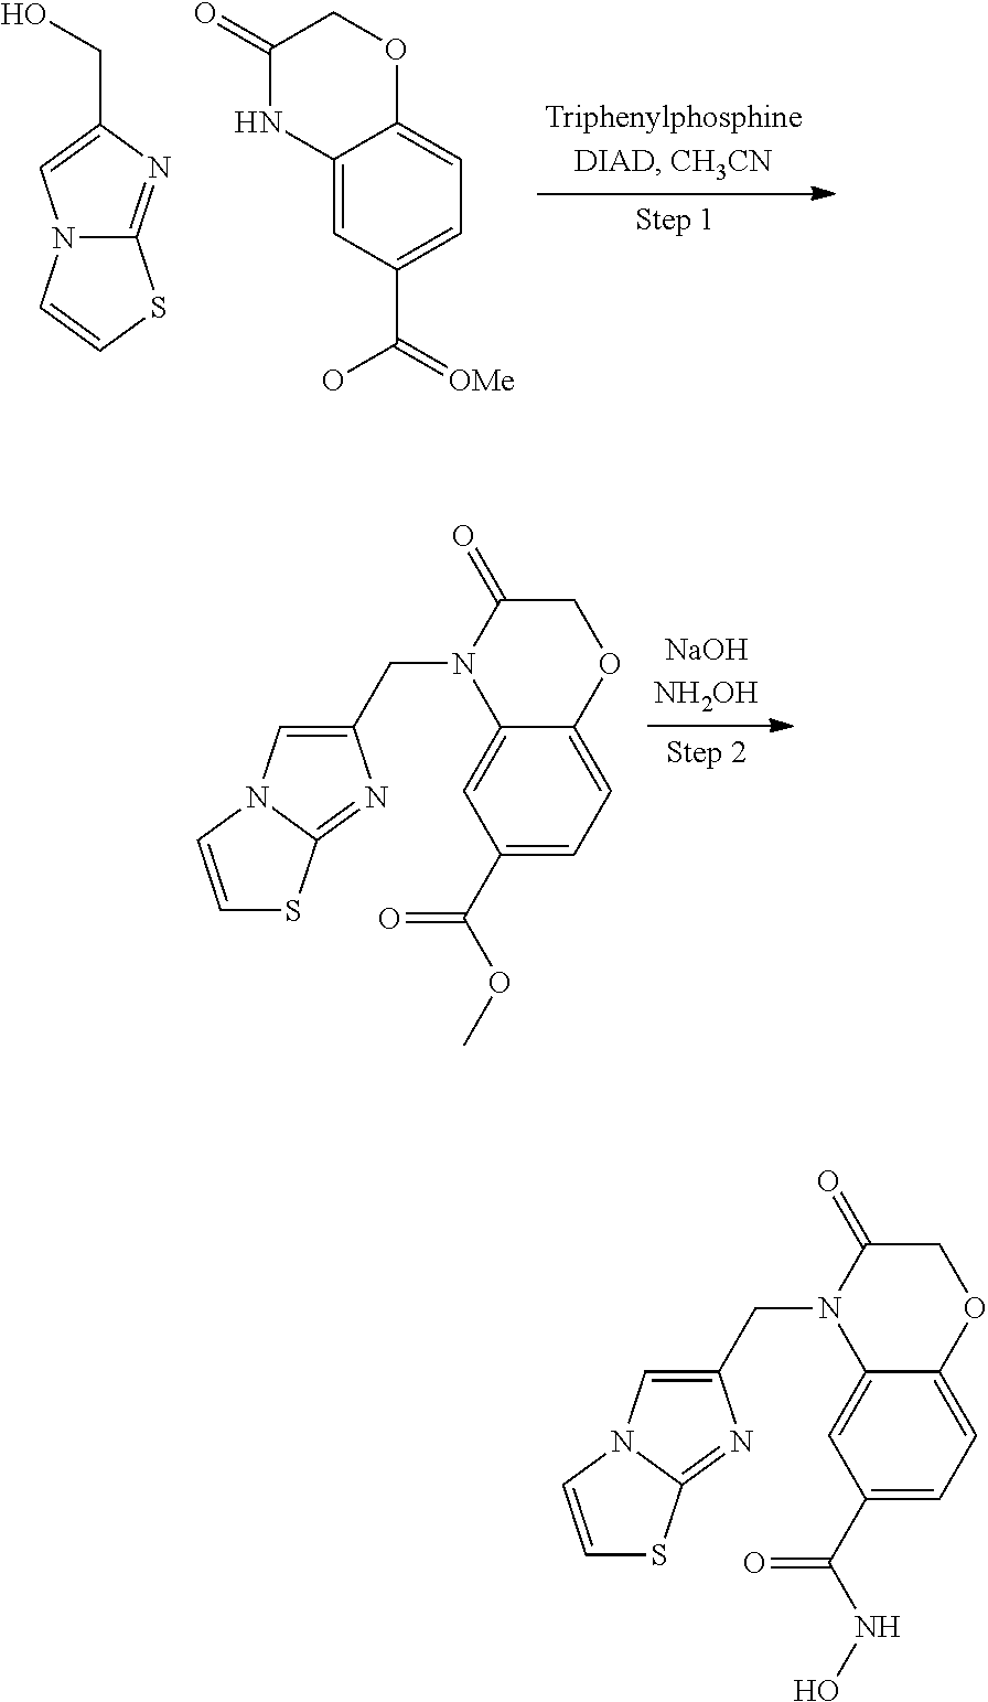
C12=CC(C(=[OMe])O)=CC=C1OCC(=O)N2.N12C(=NC(CO)=C1)SC=C2.C12=CC(C(OC)=O)=CC=C1OCC(=O)N2CC1=CN2C(=N1)SC=C2.C12=CC(C(NO)=O)=CC=C1OCC(=O)N2CC1=CN2C(=N1)SC=C2
